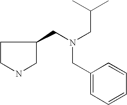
C1CNCC1CN(CC(C)C)CC1=CC=CC=C1
